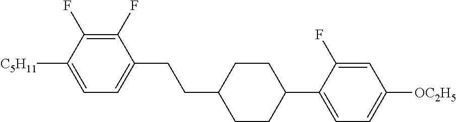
C1(F)=C(F)C([C5H11])=CC=C1CCC1CCC(C2=CC=C([OC2H5])C=C2F)CC1
